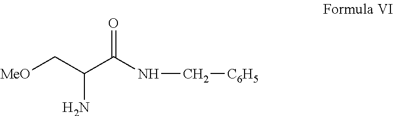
C(N)(C[MeO])C(NC[C6H5])=O
